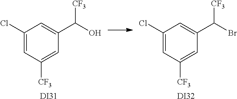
C1=C(Cl)C=C(C(O)[CF3])C=C1[CF3].C1=C(Cl)C=C(C(Br)[CF3])C=C1[CF3].[DI31].[DI32]
